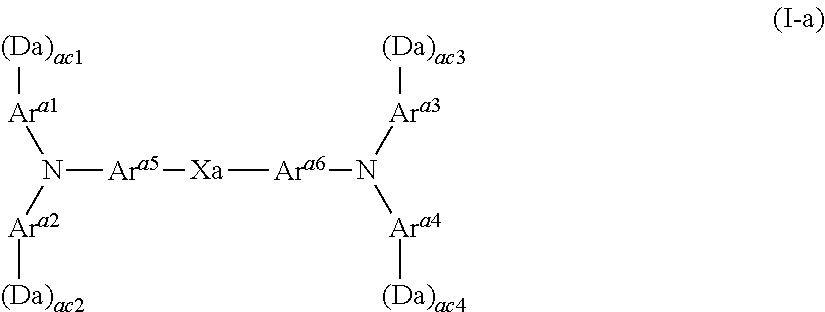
N([Ara5][Xa][Ara6]N([Ara3][(Da)ac3])[Ara4][(Da)ac4])([Ara1][(Da)ac1])[Ara2][(Da)ac2]
